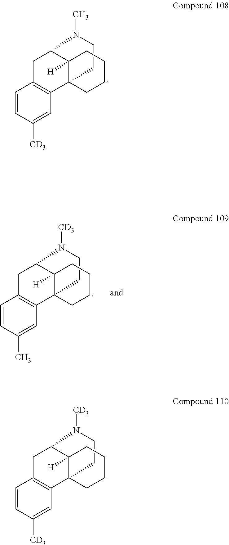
C1CN(C)C2C3([H])C1(C1=C(C=CC([CD3])=C1)C2)CCCC3.C1CN([CD3])C2C3([H])C1(C1=C(C=CC(C)=C1)C2)CCCC3.C1CN([CD3])C2C3([H])C1(C1=C(C=CC([CD3])=C1)C2)CCCC3
